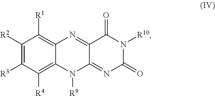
C1([R2])=C([R3])C([R4])=C2C(=C1[R1])N=C1C(=NC(=O)N([R10])C1=O)N2[R9]
